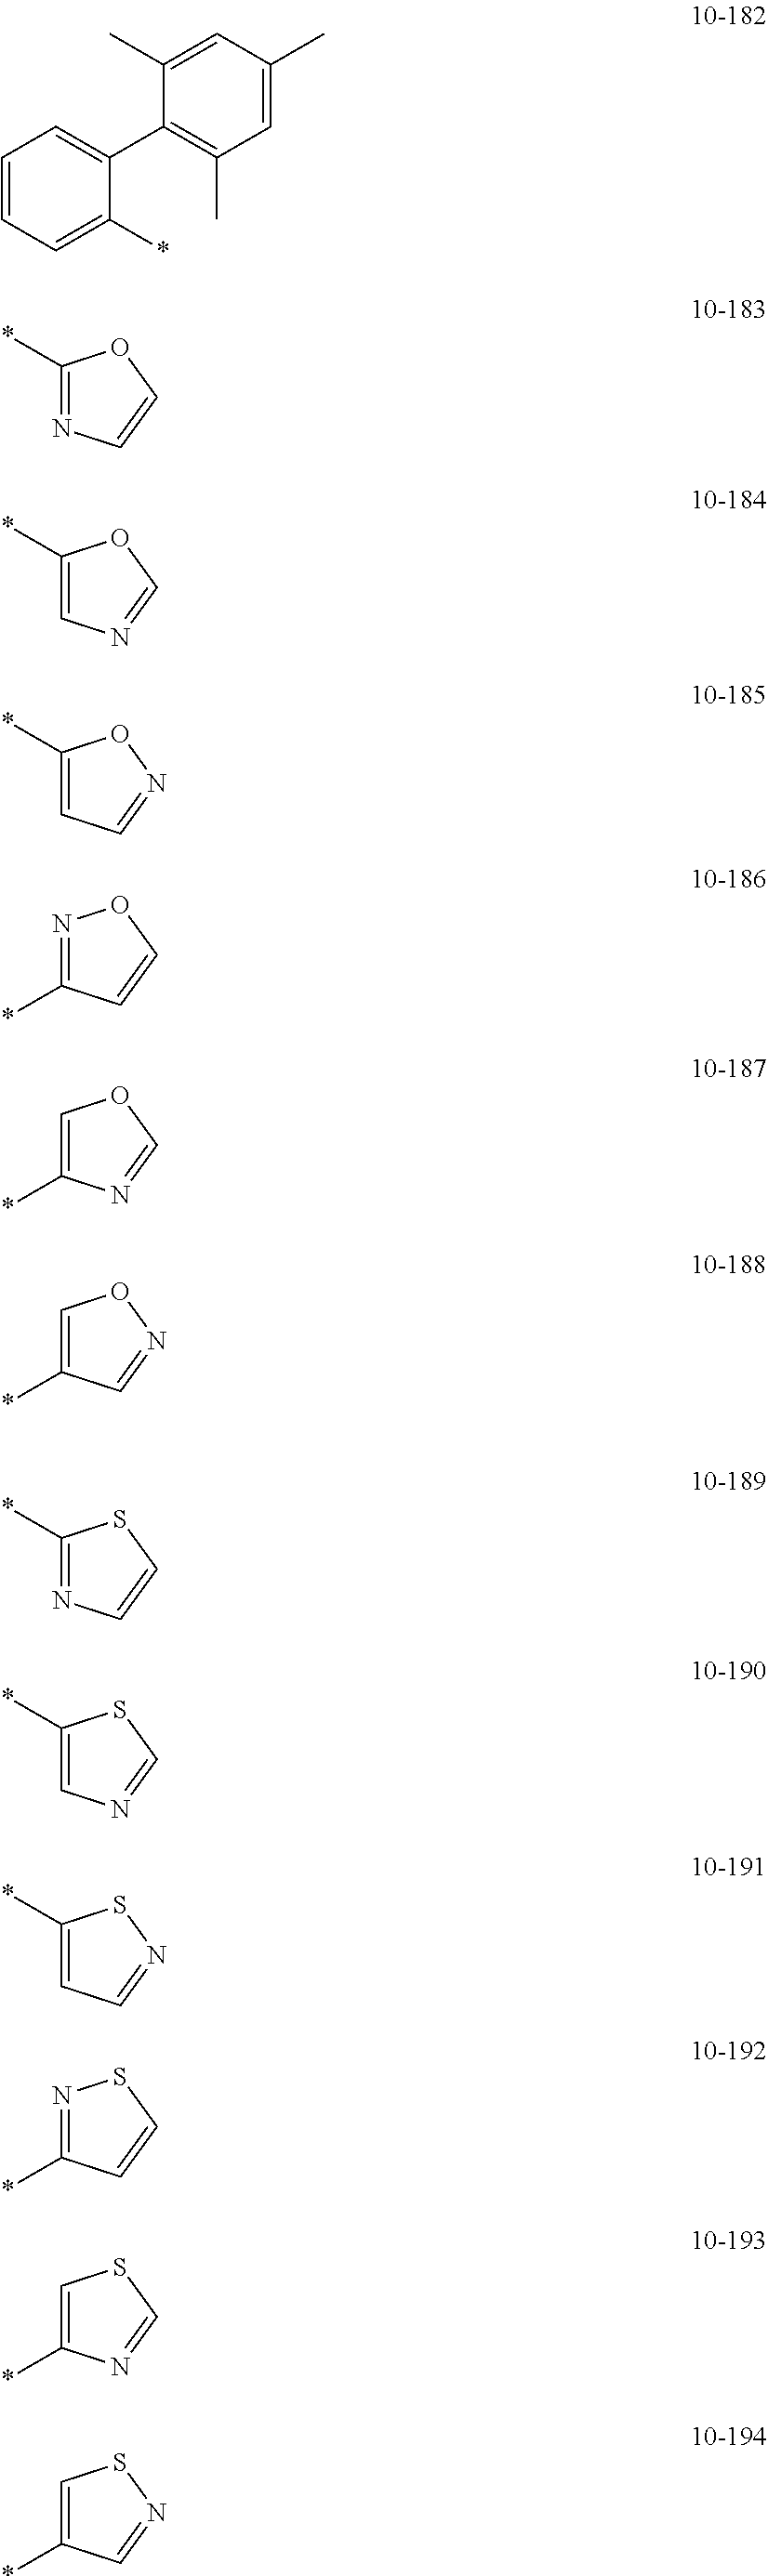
C1=CC=C(*)C(C2=C(C)C=C(C)C=C2C)=C1.C1(*)=NC=CO1.C1(*)=CN=CO1.C1(*)=CC=NO1.N1=C(*)C=CO1.C1=C(*)N=CO1.C1=C(*)C=NO1.C1(*)=NC=CS1.C1(*)=CN=CS1.C1(*)=CC=NS1.N1=C(*)C=CS1.C1=C(*)N=CS1.C1=C(*)C=NS1
